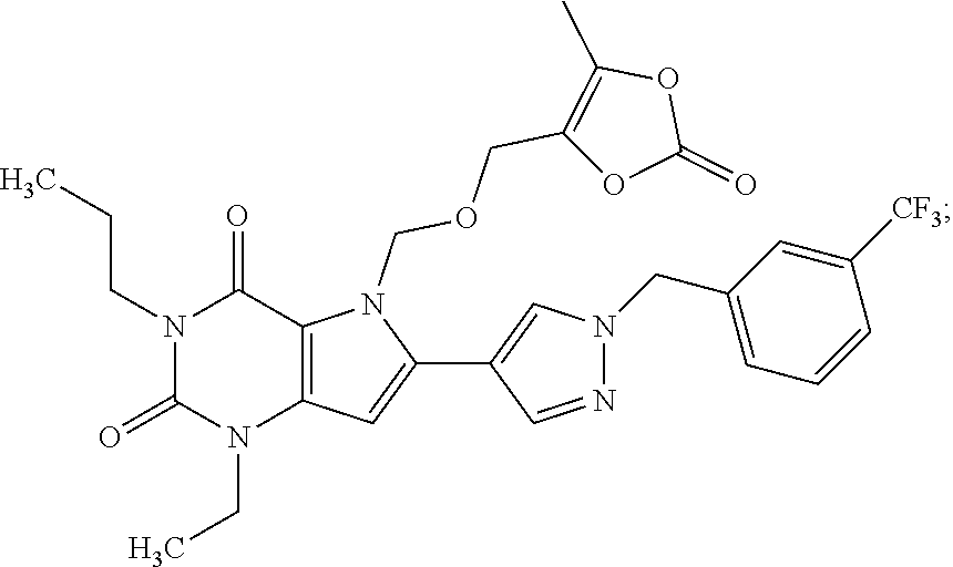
N1(CCC)C(=O)N(CC)C2=C(C1=O)N(COCC1=C(C)OC(=O)O1)C(C1=CN(CC3=CC=CC([CF3])=C3)N=C1)=C2
